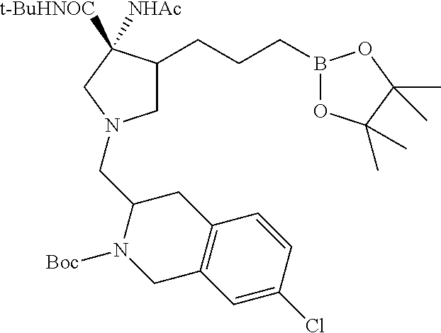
C1C(CCCB2OC(C)(C)C(C)(C)O2)C([NHAc])([t-BuHNOC])CN1CC1CC2=C(C=C(Cl)C=C2)CN1[Boc]
